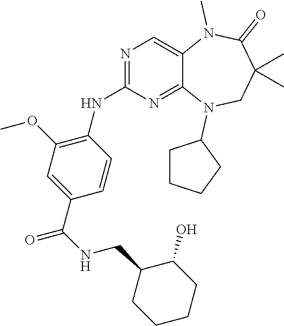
C1=CC(C(NCC2CCCCC2O)=O)=CC(OC)=C1NC1=NC=C2C(=N1)N(C1CCCC1)CC(C)(C)C(=O)N2C
